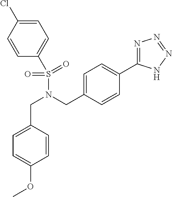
C1=CC(Cl)=CC=C1S(=O)(=O)N(CC1=CC=C(C2=NN=NN2)C=C1)CC1=CC=C(OC)C=C1
